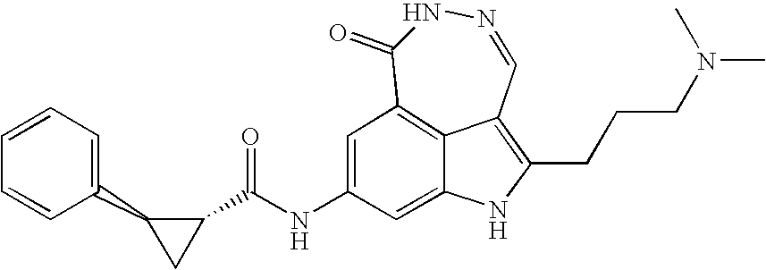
C(NC1=CC2=C3C(=C1)NC(CCCN(C)C)=C3C=NNC2=O)(=O)C1C(C2=CC=CC=C2)C1
